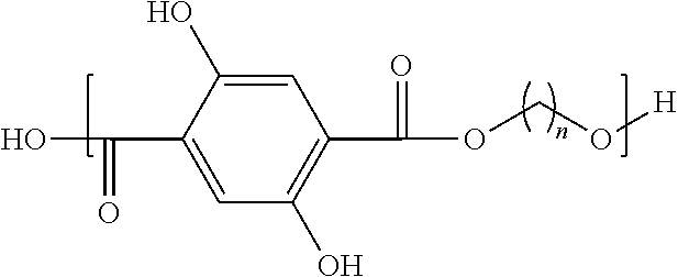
C1(C(=O)O)=CC(O)=C(C(=O)OCO[H])C=C1O
